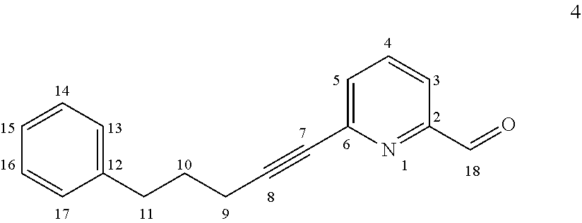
C1=CC=C(CCCC#CC2=CC=CC(C=O)=N2)C=C1
